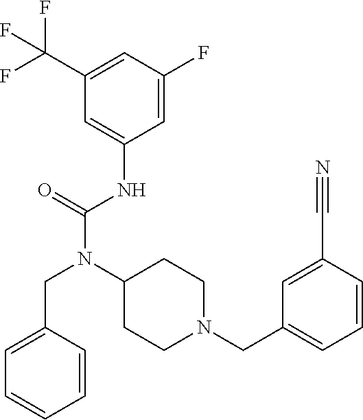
C1(C(F)(F)F)=CC(F)=CC(NC(N(C2CCN(CC3=CC=CC(C#N)=C3)CC2)CC2=CC=CC=C2)=O)=C1
